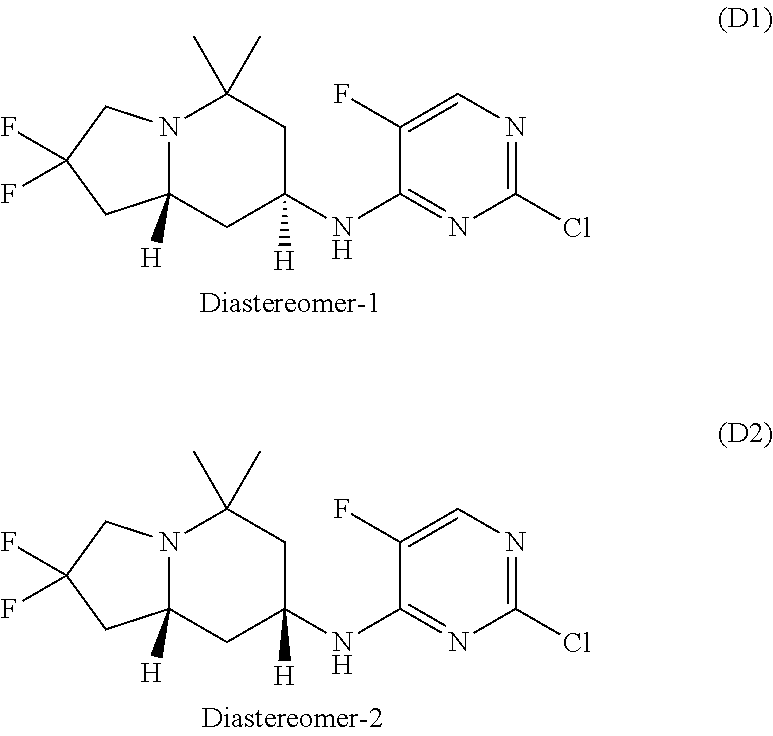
C1(F)=CN=C(Cl)N=C1NC1([H])CC(C)(C)N2C([H])(C1)CC(F)(F)C2.C1(F)=CN=C(Cl)N=C1NC1([H])CC(C)(C)N2C([H])(C1)CC(F)(F)C2
